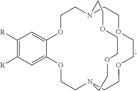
C1OC2=CC([R])=C([R])C=C2OCCN2CCOCCOCCN(C1)CCOCCOCC2
